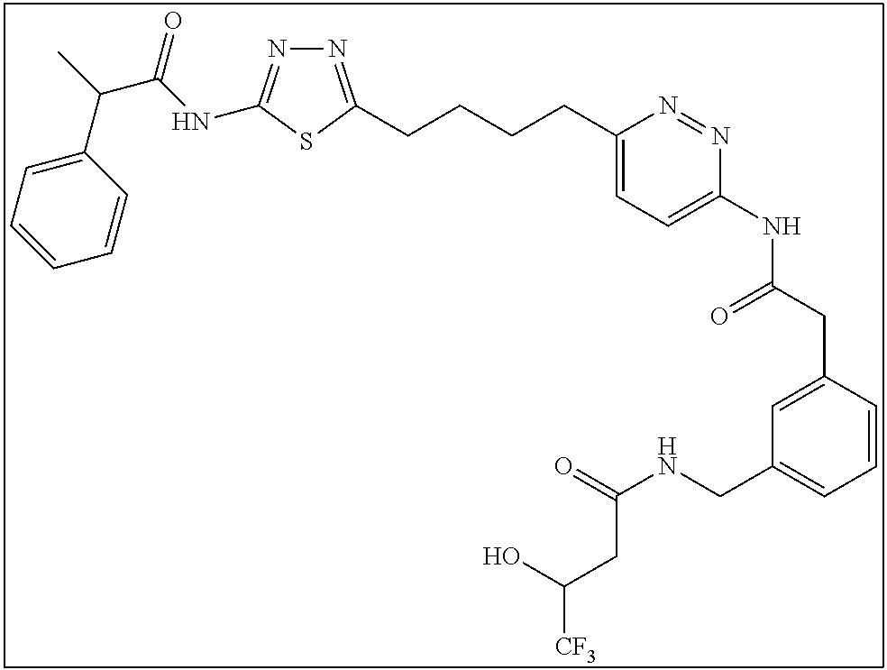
N1=C(CCCCC2=CC=C(NC(CC3=CC(CNC(=O)CC([CF3])O)=CC=C3)=O)N=N2)SC(NC(C(C)C2=CC=CC=C2)=O)=N1
